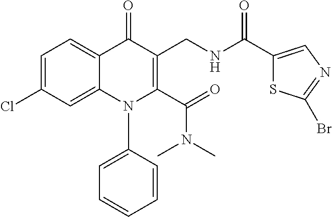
C1=C(Cl)C=C2C(=C1)C(=O)C(CNC(C1=CN=C(Br)S1)=O)=C(C(=O)N(C)C)N2C1=CC=CC=C1
